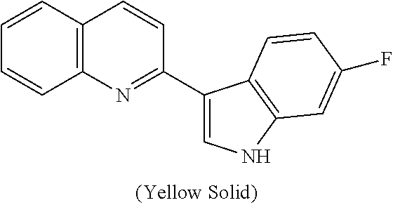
C12=C(C=CC=C1)C=CC(C1=CNC3=C1C=CC(F)=C3)=N2
